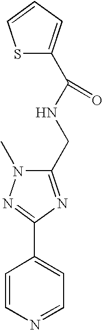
C1=CN=CC=C1C1=NN(C)C(CNC(=O)C2=CC=CS2)=N1
